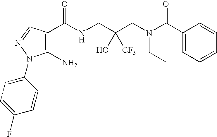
C1(C(NCC(CN(C(C2=CC=CC=C2)=O)CC)(O)[CF3])=O)=C(N)N(C2=CC=C(F)C=C2)N=C1
